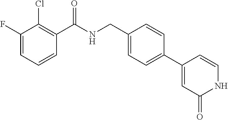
C1(F)=CC=CC(C(NCC2=CC=C(C3=CC(=O)NC=C3)C=C2)=O)=C1Cl
